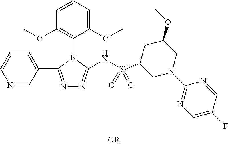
N1=C(C2=CC=CN=C2)N(C2=C(OC)C=CC=C2OC)C(NS(C2CN(C3=NC=C(F)C=N3)CC(OC)C2)(=O)=O)=N1
